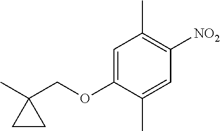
C1=C(OCC2(C)CC2)C(C)=CC([NO2])=C1C
